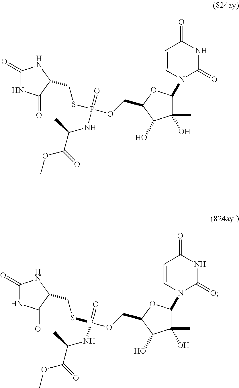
C1(C)(O)C(N2C(=O)NC(=O)C=C2)OC(COP(SCC2C(=O)NC(=O)N2)(=O)NC(C(=O)OC)C)C1O.C1(C)(O)C(N2C(=O)NC(=O)C=C2)OC(COP(SCC2C(=O)NC(=O)N2)(=O)NC(C(=O)OC)C)C1O
